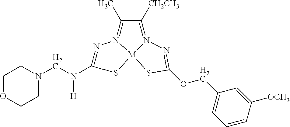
N1=C(N(CN2CCOCC2)[H])S[M]23N1=C(C)C([CH2CH3])=N2N=C(OCC1=CC=CC([OCH3])=C1)S3
